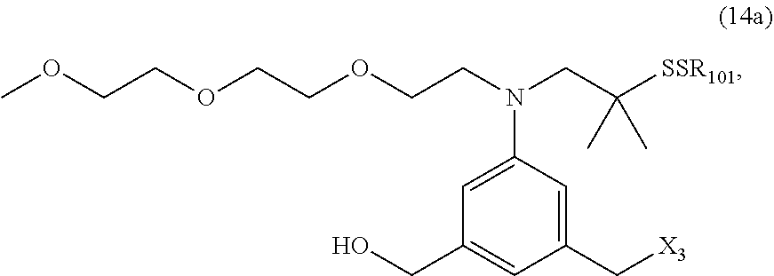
C1(C[X3])=CC(N(CC([SSR101])(C)C)CCOCCOCCOC)=CC(CO)=C1
